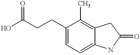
OC(CCC1=CC=C2C(=C1C)CC(=O)N2)=O
